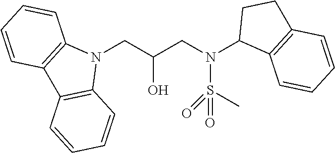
N1(CC(CN(C2C3=C(CC2)C=CC=C3)S(C)(=O)=O)O)C2=C(C3=C1C=CC=C3)C=CC=C2
